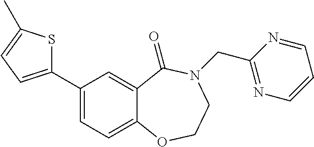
C1(C2=CC=C3C(=C2)C(=O)N(CC2=NC=CC=N2)CCO3)=CC=C(C)S1
